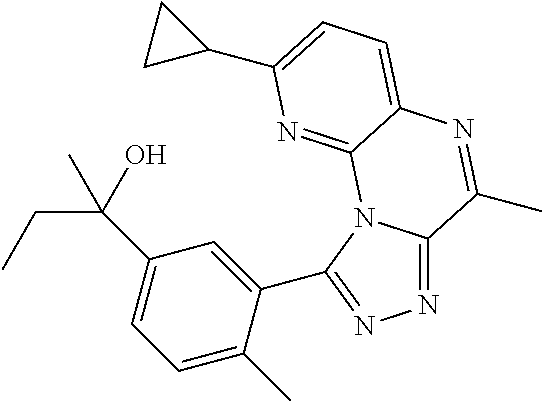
N1=C2N(C(C3=CC(C(CC)(C)O)=CC=C3C)=N1)C1=NC(C3CC3)=CC=C1N=C2C
